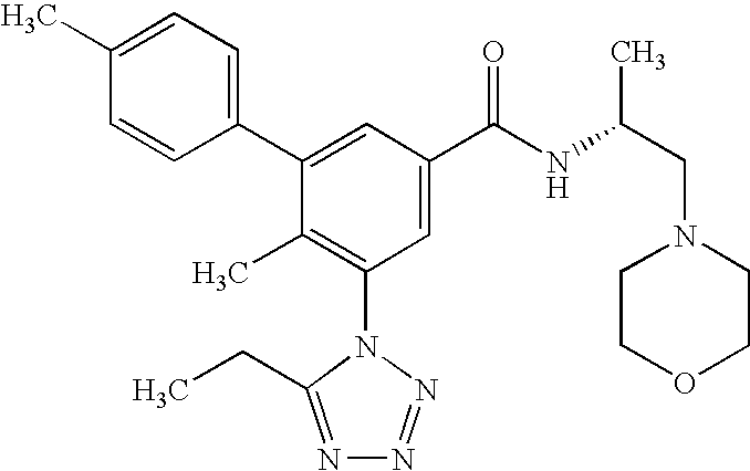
C1(C2=CC(C(NC(CN3CCOCC3)C)=O)=CC(N3C(CC)=NN=N3)=C2C)=CC=C(C)C=C1
